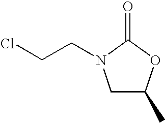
C1C(C)OC(=O)N1CCCl
